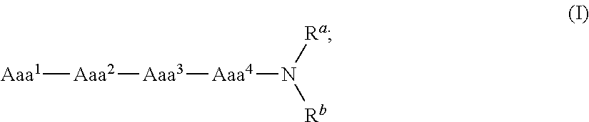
[Aaa1][Aaa2][Aaa3][Aaa4]N([Rb])[Ra]
